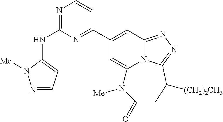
N(C1=NC=CC(C2=CC3=NN=C4N3C(=C2)N([Me])C(=O)CC4[(CH2)2CH3])=N1)C1=CC=NN1[Me]
